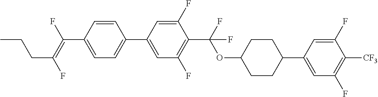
C1=CC(C(=C(F)CCC)F)=CC=C1C1=CC(F)=C(C(OC2CCC(C3=CC(F)=C([CF3])C(F)=C3)CC2)(F)F)C(F)=C1
